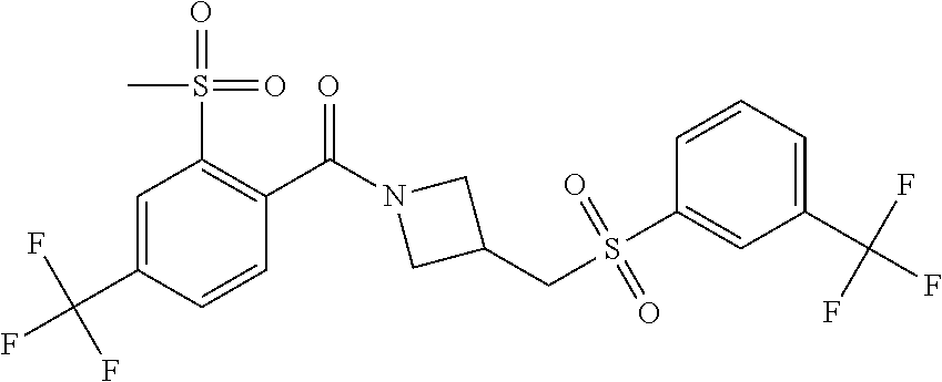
C1=C(C(F)(F)F)C=CC(C(N2CC(CS(C3=CC(C(F)(F)F)=CC=C3)(=O)=O)C2)=O)=C1S(=O)(=O)C
